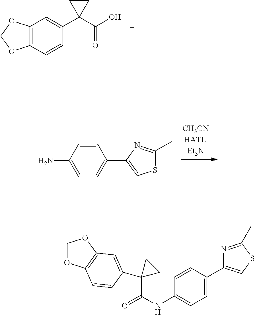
C12=C(C=C(C3(C(O)=O)CC3)C=C1)OCO2.C1=CC(N)=CC=C1C1=CSC(C)=N1.O1COC2=C1C=CC(C1(C(NC3=CC=C(C4=CSC(C)=N4)C=C3)=O)CC1)=C2
